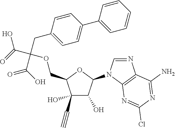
C1(C#C)(O)C(O)C(N2C=NC3=C2N=C(Cl)N=C3N)OC1COC(C(=O)O)(CC1=CC=C(C2=CC=CC=C2)C=C1)C(=O)O
